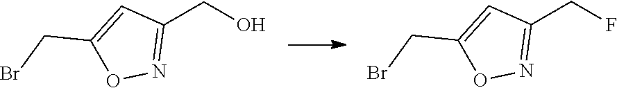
FCC1=NOC(CBr)=C1.OCC1=NOC(CBr)=C1
